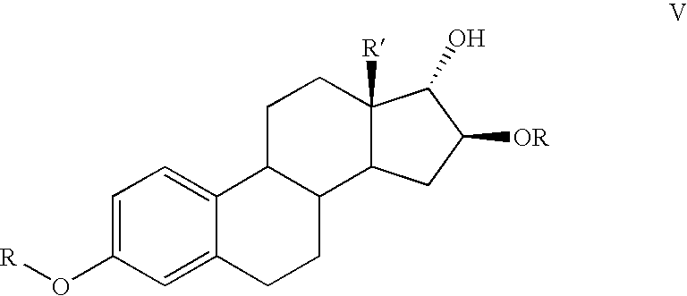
C1C2C(C3C([R])(C1)C(O)C([OR])C3)CCC1=CC(O[R])=CC=C21
